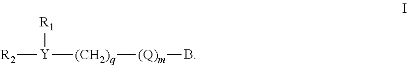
[R2][Y]([R1])[(CH2)q][(Q)m]B
